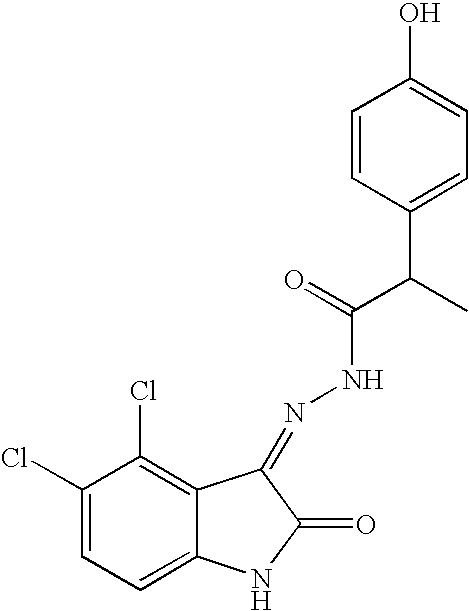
C1(Cl)=CC=C2C(=C1Cl)C(=NNC(C(C1=CC=C(O)C=C1)C)=O)C(=O)N2
